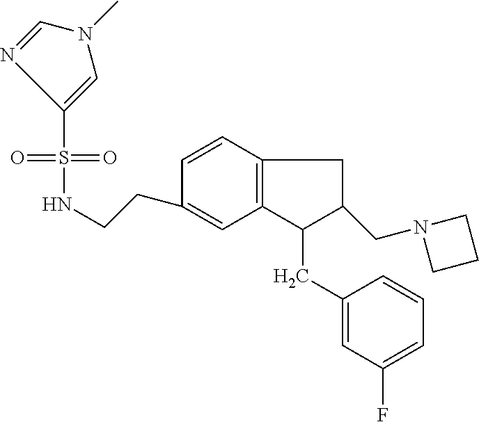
S(=O)(=O)(C1=CN(C)C=N1)NCCC1=CC2=C(C=C1)CC(CN1CCC1)C2CC1=CC(F)=CC=C1
